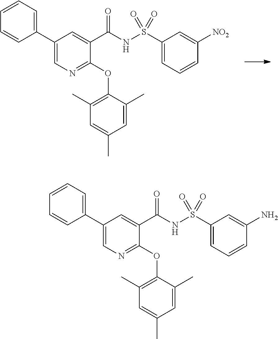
C1(C2=CC=CC=C2)=CN=C(OC2=C(C)C=C(C)C=C2C)C(C(NS(C2=CC=CC([NO2])=C2)(=O)=O)=O)=C1.C1(C2=CC=CC=C2)=CN=C(OC2=C(C)C=C(C)C=C2C)C(C(NS(C2=CC=CC(N)=C2)(=O)=O)=O)=C1
